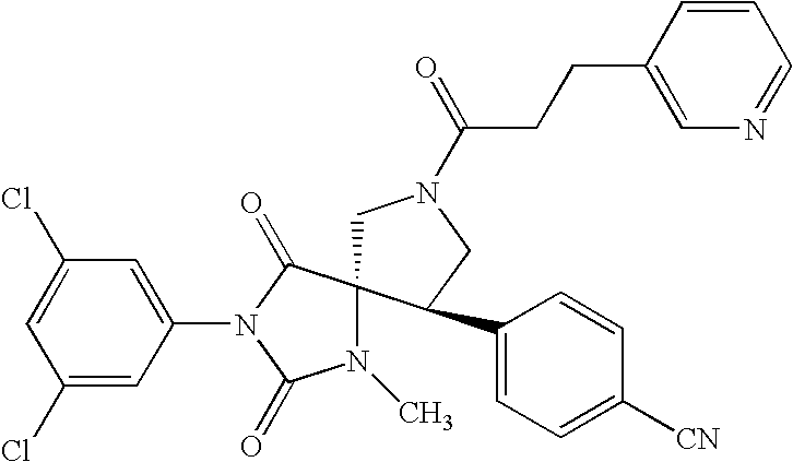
ClC1=CC(Cl)=CC(N2C(=O)C3(N(C)C2=O)CN(C(CCC2=CN=CC=C2)=O)CC3C2=CC=C([CN])C=C2)=C1
